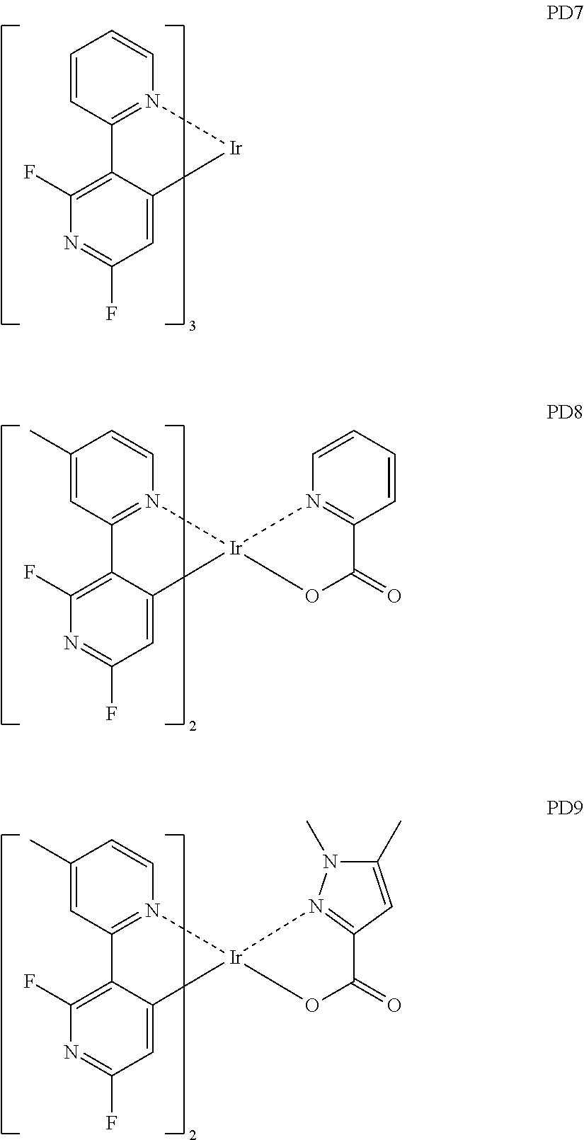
C1=CC2=N(C=C1)[Ir]C1=CC(F)=NC(F)=C21.C1(C)=CC2=N(C=C1)[Ir]1(C3=CC(F)=NC(F)=C23)N2=C(C=CC=C2)C(=O)O1.C1(C)=CC2=N(C=C1)[Ir]1(C3=CC(F)=NC(F)=C23)OC(=O)C2=N1N(C)C(C)=C2
